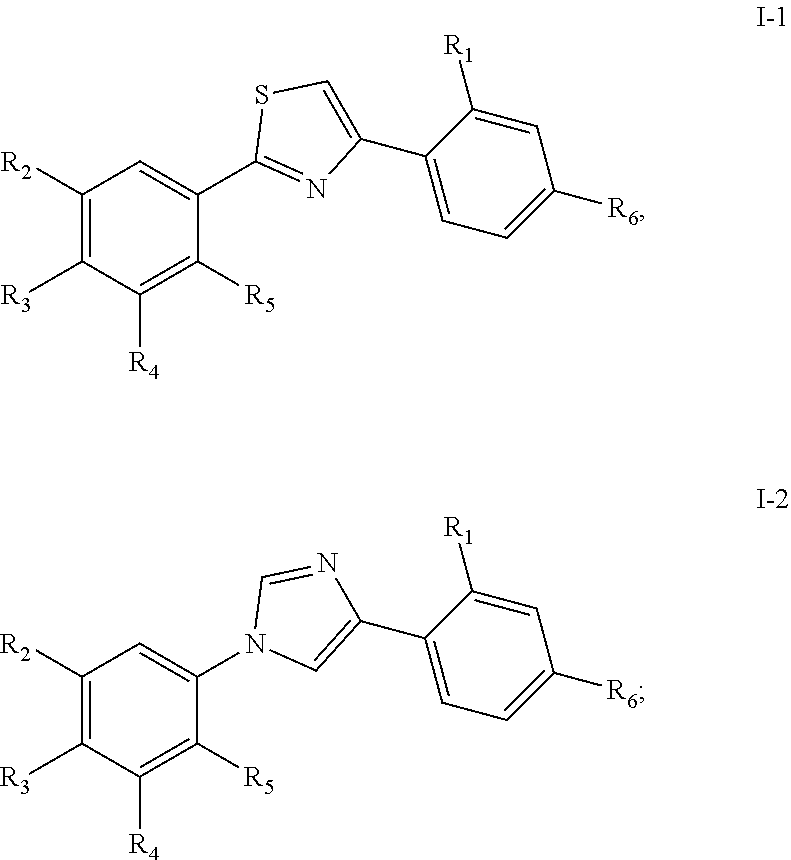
C1([R2])=C([R3])C([R4])=C([R5])C(C2=NC(C3=CC=C([R6])C=C3[R1])=CS2)=C1.C1([R2])=C([R3])C([R4])=C([R5])C(N2C=C(C3=CC=C([R6])C=C3[R1])N=C2)=C1
